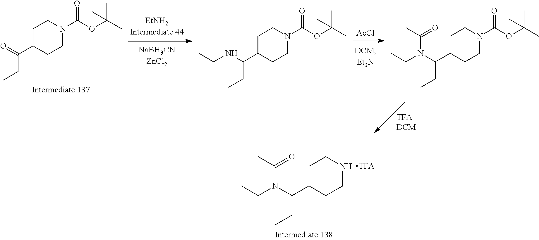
C1C(C(N(CC)C(C)=O)CC)CCNC1.[TFADCM].[AcCl].C1C(C(=O)CC)CCN(C(=O)OC(C)(C)C)C1.C1C(C(N(CC)C(C)=O)CC)CCN(C(=O)OC(C)(C)C)C1.C1C(C(NCC)CC)CCN(C(=O)OC(C)(C)C)C1
